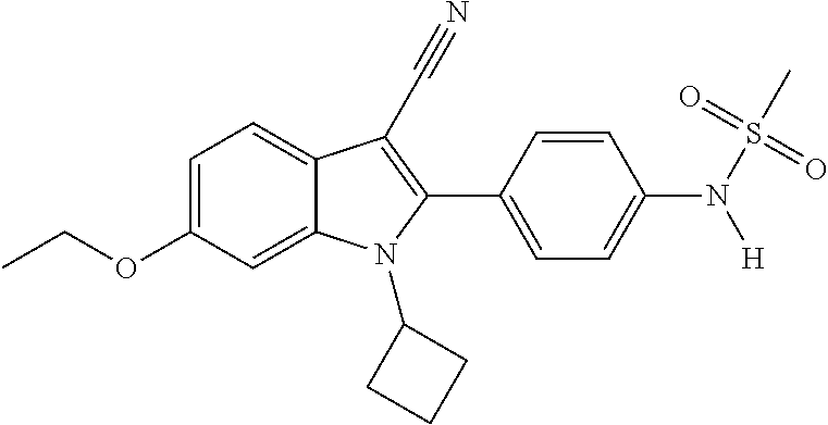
C1=C2C(=CC=C1OCC)C(C#N)=C(C1=CC=C(N(S(C)(=O)=O)[H])C=C1)N2C1CCC1
